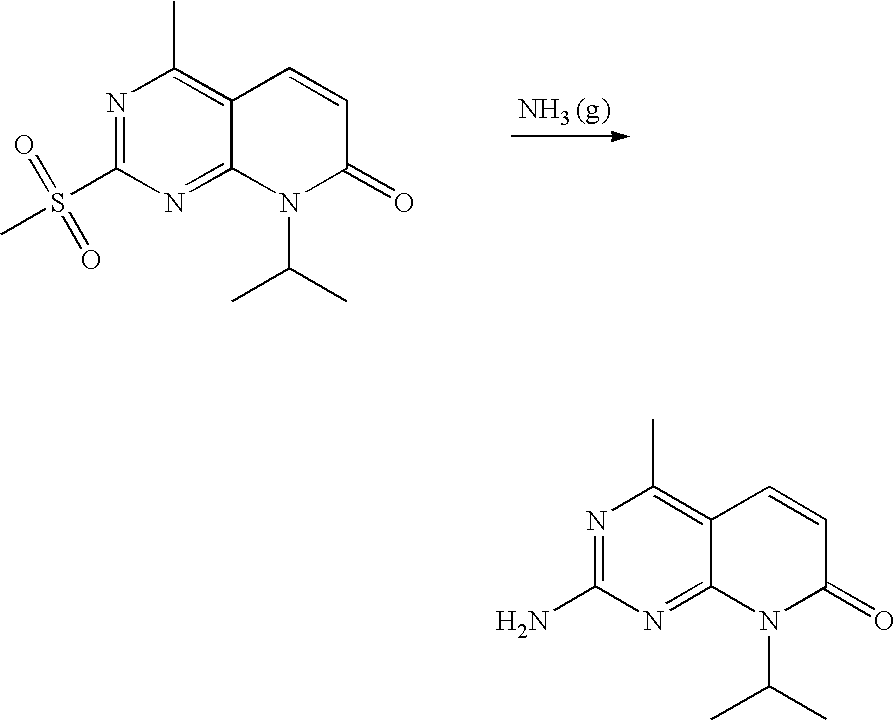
N1=C(S(C)(=O)=O)N=C2C(=C1C)C=CC(=O)N2C(C)C.N1=C(N)N=C2C(=C1C)C=CC(=O)N2C(C)C
